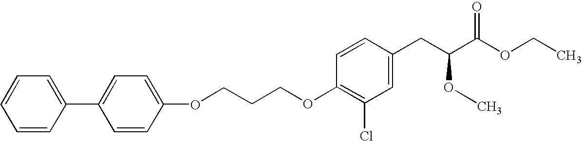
O(C1=C(Cl)C=C(CC(C(OCC)=O)OC)C=C1)CCCOC1=CC=C(C2=CC=CC=C2)C=C1
